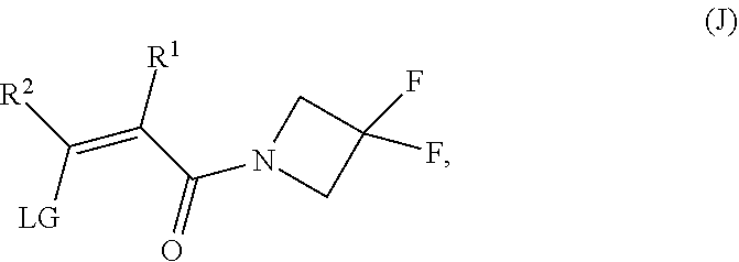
[R2]C(=C(C(N1CC(F)(F)C1)=O)[R1])[LG]
